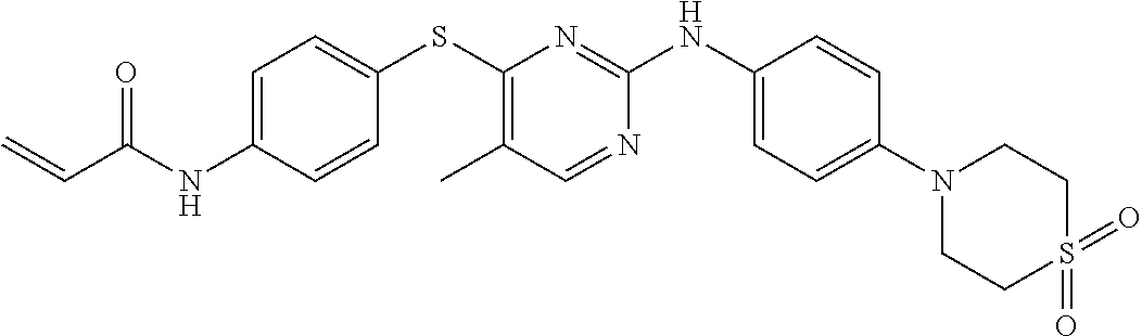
C1=C(NC(C=C)=O)C=CC(SC2=C(C)C=NC(NC3=CC=C(N4CCS(=O)(=O)CC4)C=C3)=N2)=C1
